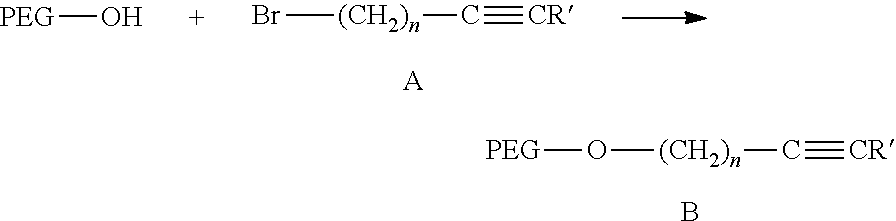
[PEG]O.Br[(CH2)n]C#[CR].[A].[PEG]O[(CH2)n]C#[CR].B
